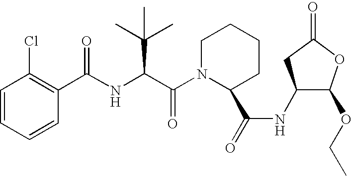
C1=CC=CC(Cl)=C1C(NC(C(N1C(C(=O)NC2C(OCC)OC(=O)C2)CCCC1)=O)C(C)(C)C)=O
